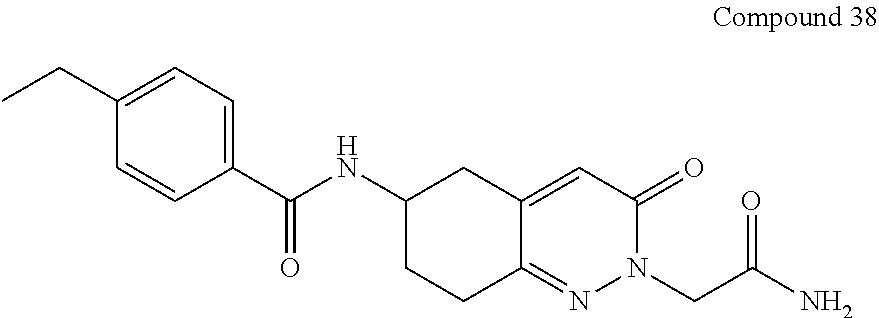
CCC1=CC=C(C(NC2CCC3=NN(CC(N)=O)C(=O)C=C3C2)=O)C=C1
